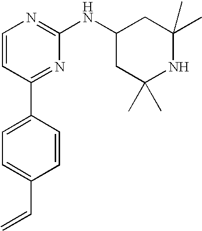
C1=CC(C2=CC=C(C=C)C=C2)=NC(NC2CC(C)(C)NC(C)(C)C2)=N1
